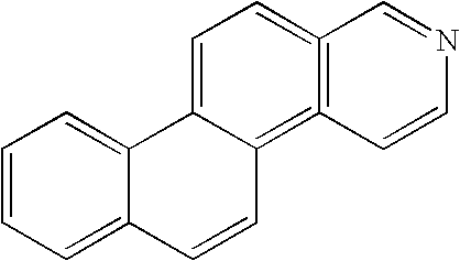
C1=C2C(=C3=C(=C1)C=NC=C3)C=CC1=CC=CC=C21
